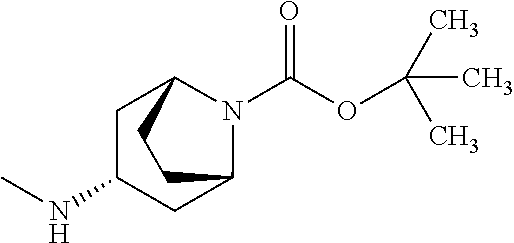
N1(C(OC(C)(C)C)=O)C2CC(NC)CC1CC2
